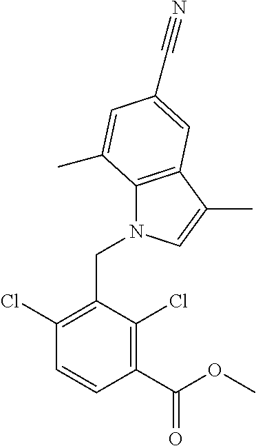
C1(C(OC)=O)=C(Cl)C(CN2C3=C(C(C)=C2)C=C(C#N)C=C3C)=C(Cl)C=C1
